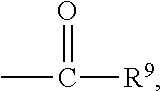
C([R9])(C)=O
